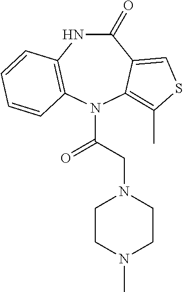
C1(=O)NC2=C(N(C(=O)CN3CCN(C)CC3)C3=C(C)SC=C13)C=CC=C2
